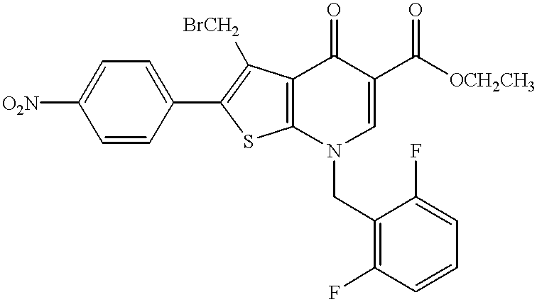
C1=CC(C2=C([BrCH2])C3=C(S2)N(CC2=C(F)C=CC=C2F)C=C(C([OCH2CH3])=O)C3=O)=CC=C1[O2N]
